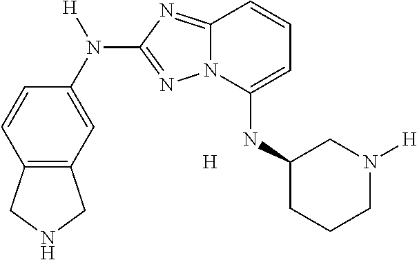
C12=C(C=C(N([H])C3=NN4C(=N3)C=CC=C4NC3CCCN([H])C3)C=C1)CNC2.[H]
